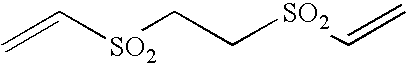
C([SO2]C=C)C[SO2]C=C
